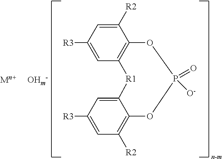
C1([R3])=CC2=C(C([R2])=C1)OP(=O)([O-])OC1=C([R2])C=C([R3])C=C1[R1]2
